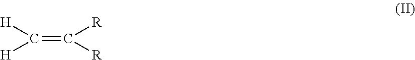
[H]C([H])=C([R])[R]
